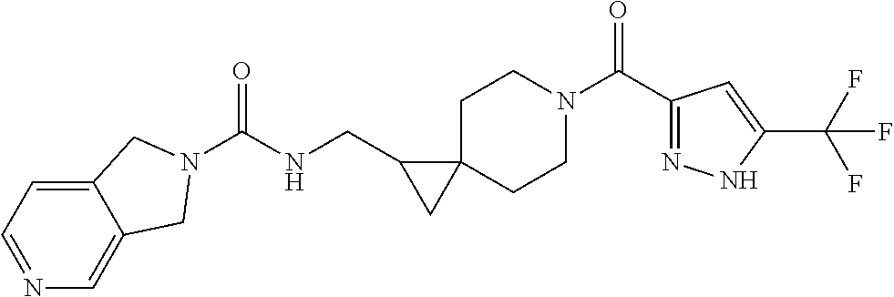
O=C(C1=NNC(C(F)(F)F)=C1)N1CCC2(CC1)C(CNC(=O)N1CC3=CN=CC=C3C1)C2
